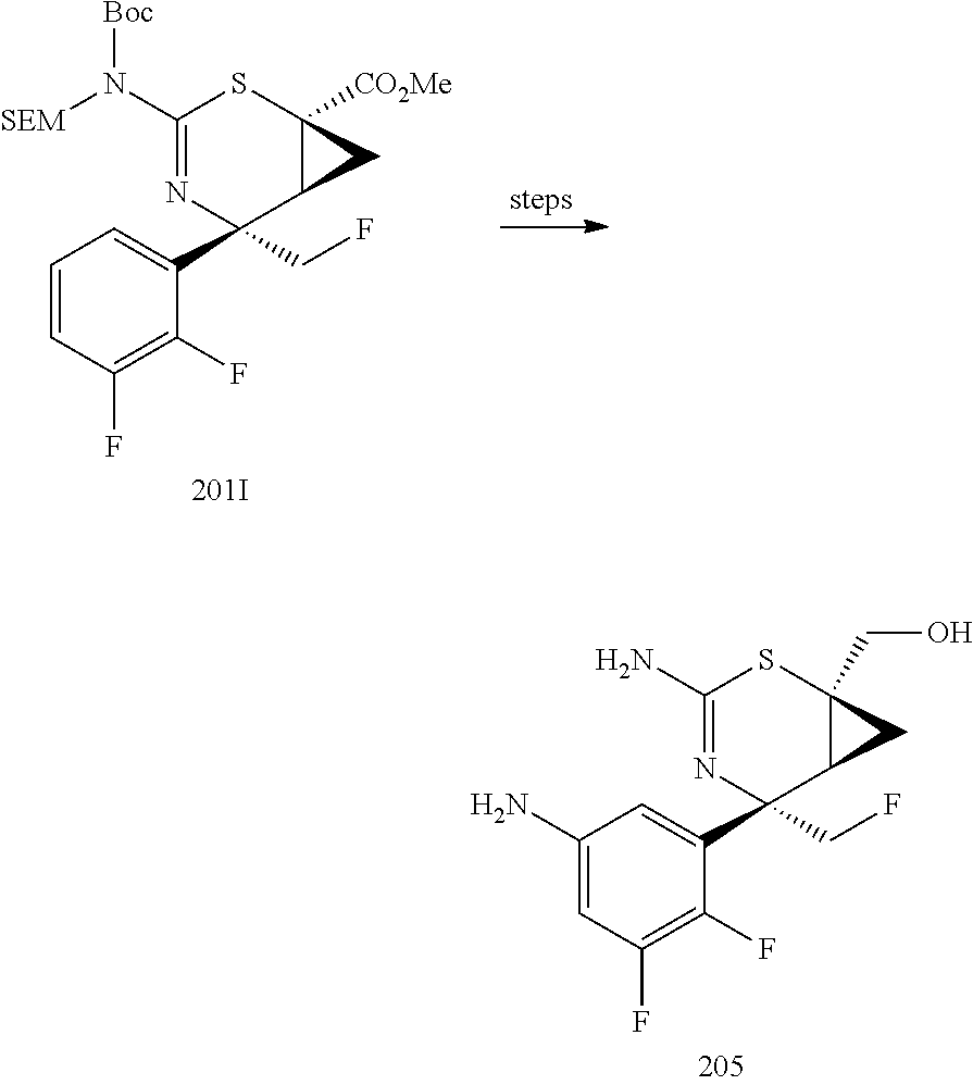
C1(N)=CC(F)=C(F)C(C2(CF)C3C(CO)(SC(N)=N2)C3)=C1.C1=CC(F)=C(F)C(C2(CF)C3C([CO2Me])(SC(N([SEM])[Boc])=N2)C3)=C1
